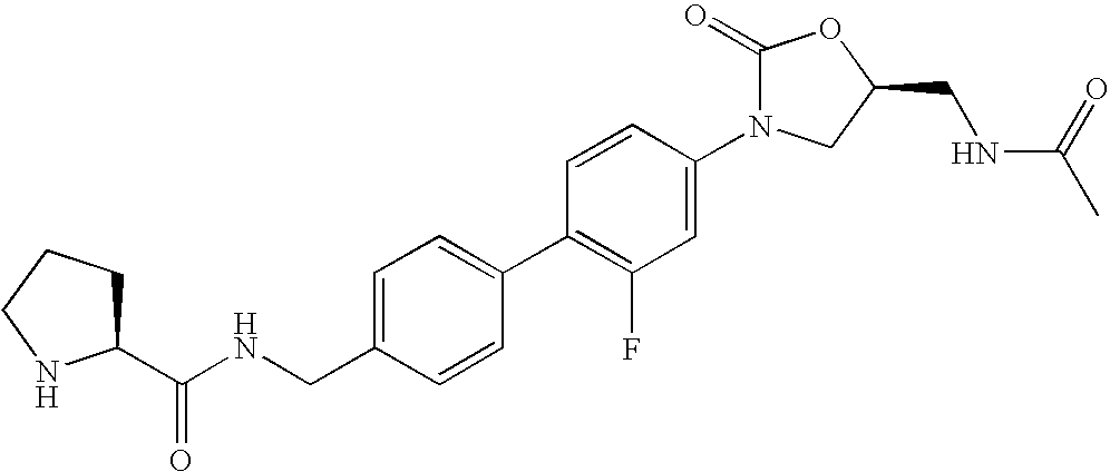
C1NC(C(NCC2=CC=C(C3=C(F)C=C(N4C(=O)OC(CNC(C)=O)C4)C=C3)C=C2)=O)CC1
